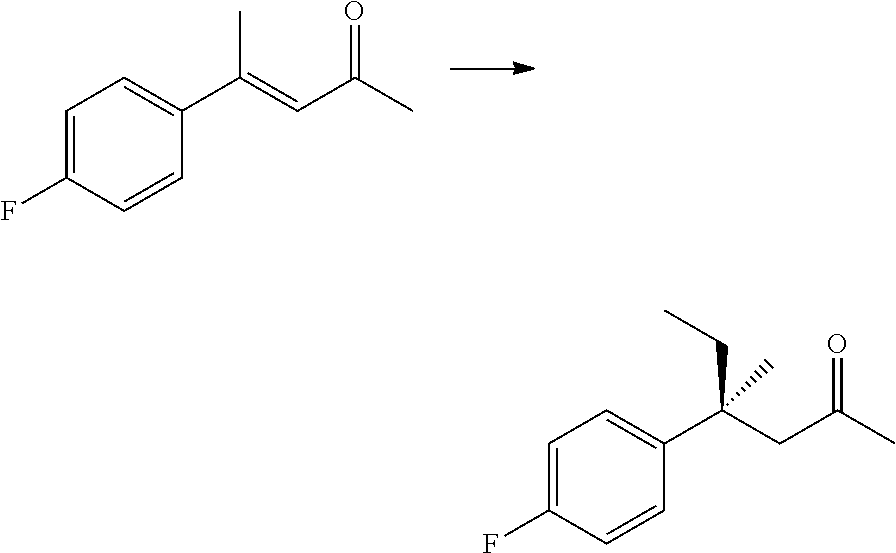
C1(C(=CC(C)=O)C)=CC=C(F)C=C1.C1(C(CC(C)=O)(CC)C)=CC=C(F)C=C1
